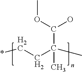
*CCC(C)(C)C(OC)O
